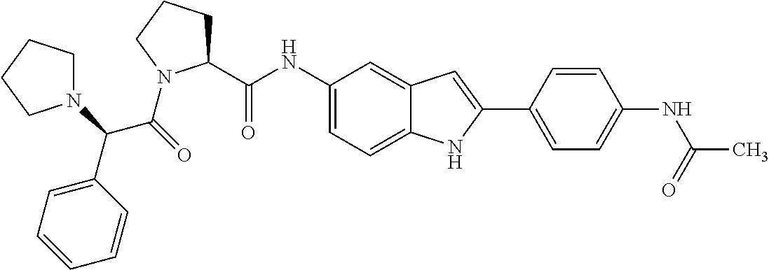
C(C(=O)N1C(C(=O)NC2=CC=C3C(=C2)C=C(C2=CC=C(NC(C)=O)C=C2)N3)CCC1)(C1=CC=CC=C1)N1CCCC1
